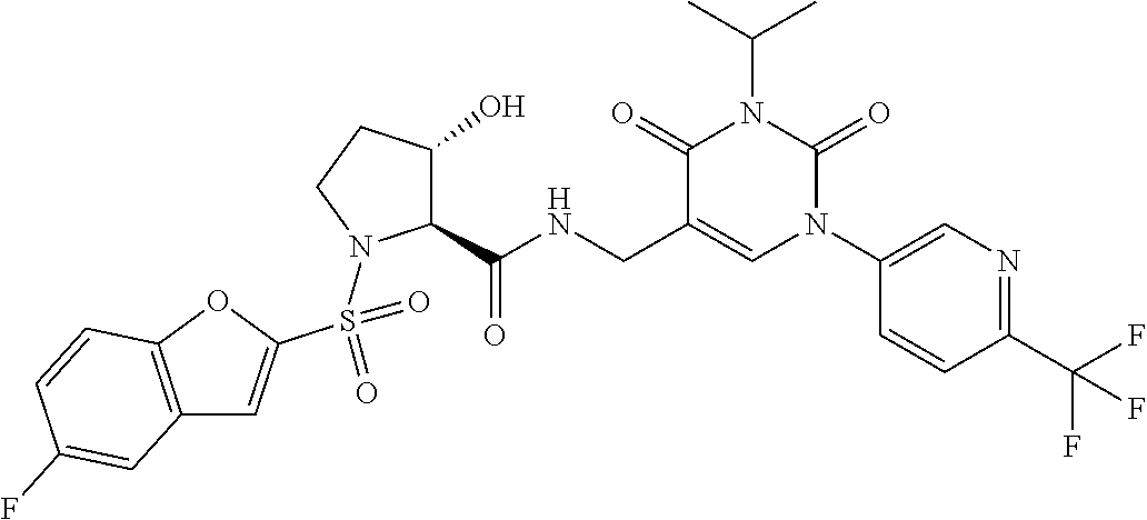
C12=C(OC(S(=O)(N3C(C(NCC4=CN(C5=CN=C(C(F)(F)F)C=C5)C(=O)N(C(C)C)C4=O)=O)C(O)CC3)=O)=C1)C=CC(F)=C2
